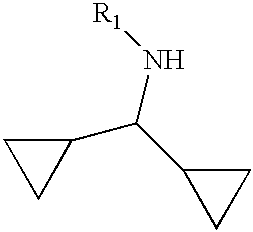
N(C(C1CC1)C1CC1)[R1]
